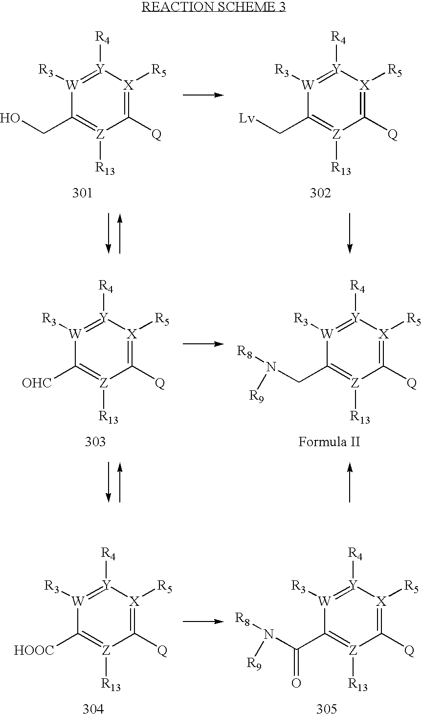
[W]1([R3])=[Y]([R4])[X]([R5])=C([Q])[Z]([R13])=C1CO.[W]1([R3])=[Y]([R4])[X]([R5])=C([Q])[Z]([R13])=C1C[Lv].[W]1([R3])=[Y]([R4])[X]([R5])=C([Q])[Z]([R13])=C1[OHC].[W]1([R3])=[Y]([R4])[X]([R5])=C([Q])[Z]([R13])=C1CN([R8])[R9].[W]1([R3])=[Y]([R4])[X]([R5])=C([Q])[Z]([R13])=C1[HOOC].[W]1([R3])=[Y]([R4])[X]([R5])=C([Q])[Z]([R13])=C1C(N([R8])[R9])=O
